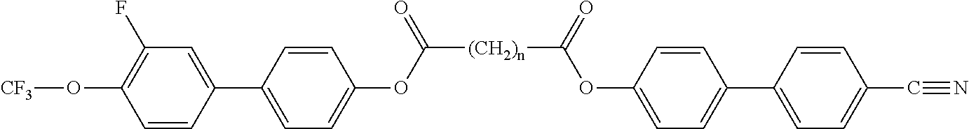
[(CH2)n](C(OC1=CC=C(C2=CC(F)=C(O[CF3])C=C2)C=C1)=O)C(OC1=CC=C(C2=CC=C(C#N)C=C2)C=C1)=O
